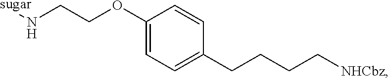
C1(OCCN[sugar])=CC=C(CCCC[NHCbz])C=C1
